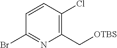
C1(Br)=NC(C[OTBS])=C(Cl)C=C1
